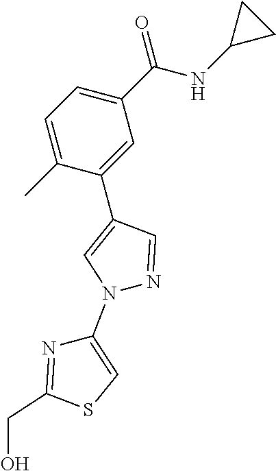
C1(C)=CC=C(C(NC2CC2)=O)C=C1C1=CN(C2=CSC(CO)=N2)N=C1
